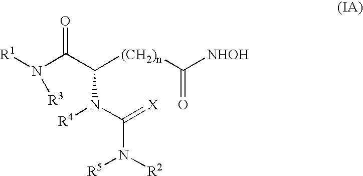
[R1]N(C(=O)C([(CH2)n]C([NHOH])=O)N([R4])C(=[X])N([R2])[R5])[R3]
